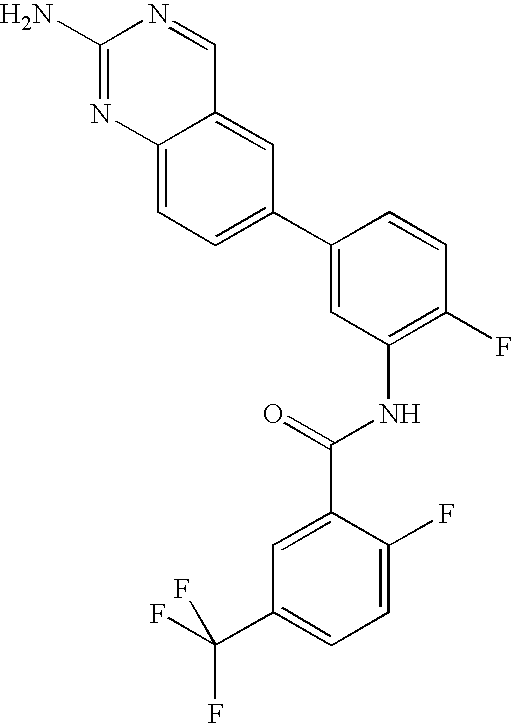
C12=CC=C(C3=CC(NC(C4=CC(C(F)(F)F)=CC=C4F)=O)=C(F)C=C3)C=C1C=NC(N)=N2
